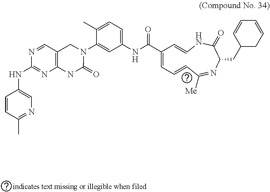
C1(NC(=O)C2=CC=CC([Me])=NC(CC3CC=CC=C3)C(=O)NC=C2)=CC=C(C)C(N2CC3=C(NC2=O)N=C(NC2=CN=C(C)C=C2)N=C3)=C1
